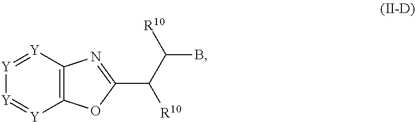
[Y]1=[Y]C2=C([Y]=[Y]1)OC(C([R10])C(B)[R10])=N2
